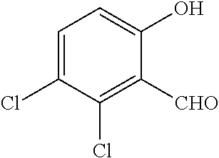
C1=C(Cl)C(Cl)=C([CHO])C(O)=C1
